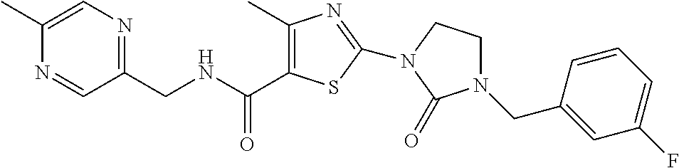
C1(C)=CN=C(CNC(=O)C2=C(C)N=C(N3CCN(CC4=CC(F)=CC=C4)C3=O)S2)C=N1
